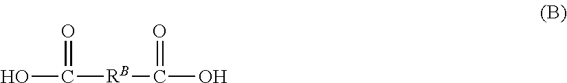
OC(=O)[RB]C(=O)O
